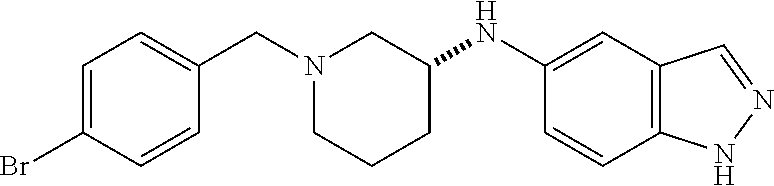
C1=C(Br)C=CC(CN2CCCC(NC3=CC4=C(C=C3)NN=C4)C2)=C1
